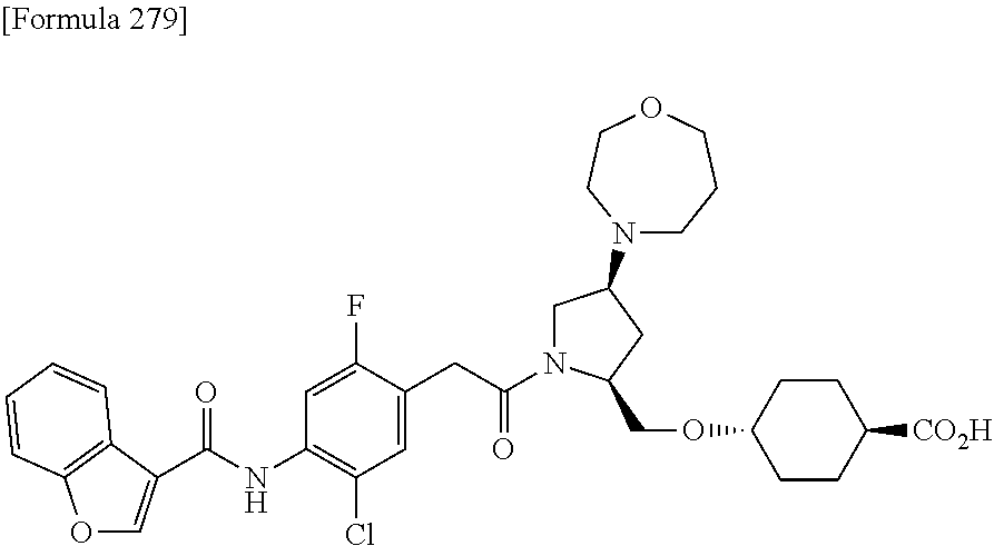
C(NC1=C(Cl)C=C(CC(N2CC(N3CCCOCC3)CC2COC2CCC([CO2H])CC2)=O)C(F)=C1)(=O)C1=COC2=C1C=CC=C2
